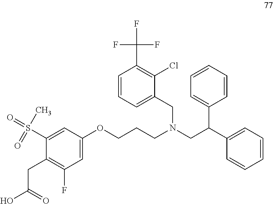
O(CCCN(CC1=CC=CC(C(F)(F)F)=C1Cl)CC(C1=CC=CC=C1)C1=CC=CC=C1)C1=CC(F)=C(CC(O)=O)C(S(=O)(C)=O)=C1
